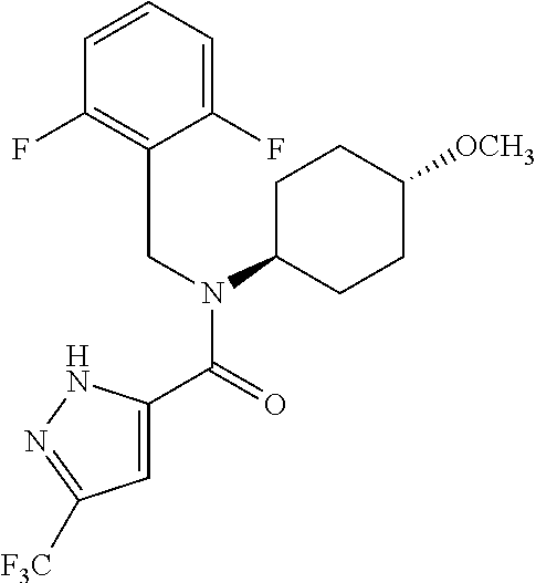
C1=C(C(=O)N(CC2=C(F)C=CC=C2F)C2CCC([OCH3])CC2)NN=C1[F3C]
